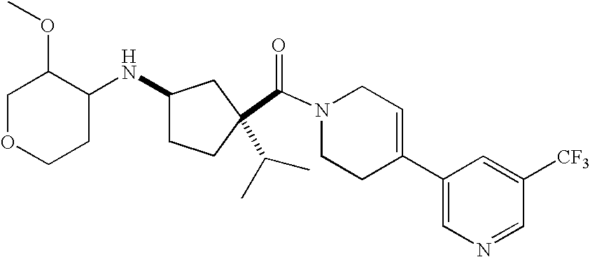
C(N1CCC(C2=CN=CC([CF3])=C2)=CC1)(=O)C1(C(C)C)CCC(NC2C(OC)COCC2)C1
